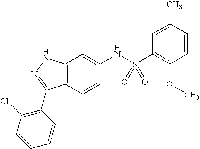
C12=C(C=CC(NS(C3=C(OC)C=CC(C)=C3)(=O)=O)=C1)C(C1=C(Cl)C=CC=C1)=NN2
